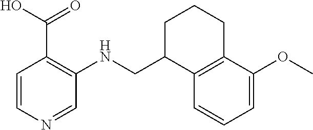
C1=CN=CC(NCC2C3=C(CCC2)C(OC)=CC=C3)=C1C(=O)O
